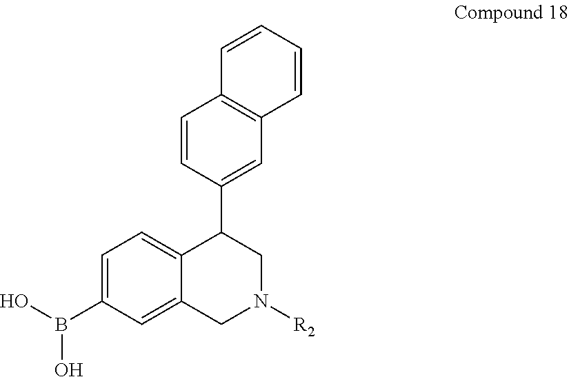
C1=C(B(O)O)C=C2C(=C1)C(C1=CC3=C(C=C1)C=CC=C3)CN([R2])C2
